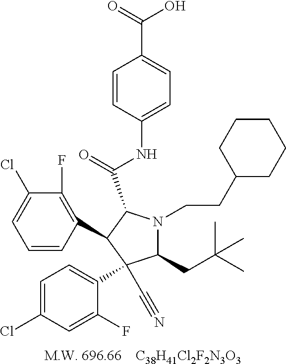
[C38H41Cl2F2N3O3].C1(Cl)=CC=CC(C2C(C(=O)NC3=CC=C(C(O)=O)C=C3)N(CCC3CCCCC3)C(CC(C)(C)C)C2(C2=CC=C(Cl)C=C2F)C#N)=C1F
